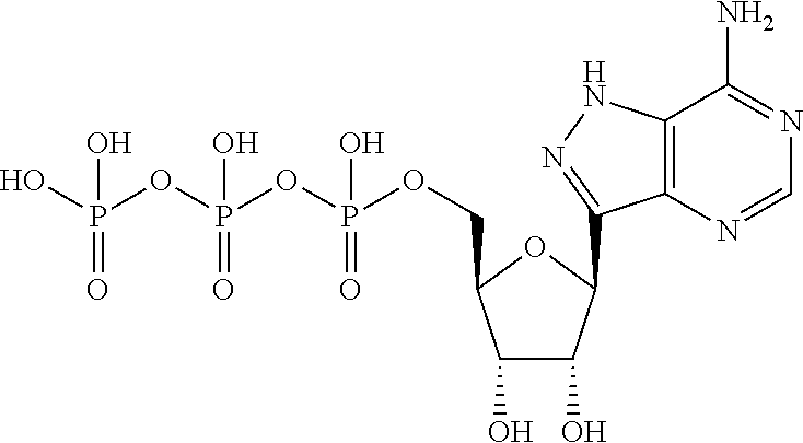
OC1C(O)C(COP(OP(OP(O)(O)=O)(O)=O)(O)=O)OC1C1=NNC2=C1N=CN=C2N
